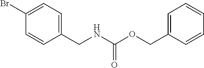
C1=CC(CNC(OCC2=CC=CC=C2)=O)=CC=C1Br
